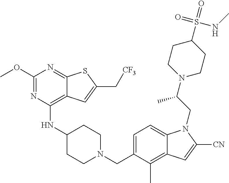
C1=C(CN2CCC(NC3=C4C(=NC(OC)=N3)SC(C[CF3])=C4)CC2)C(C)=C2C(=C1)N(CC(N1CCC(S(NC)(=O)=O)CC1)C)C([CN])=C2
